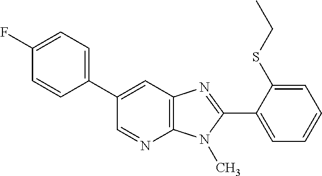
C12=C(N(C)C(C3=CC=CC=C3SCC)=N1)N=CC(C1=CC=C(F)C=C1)=C2
